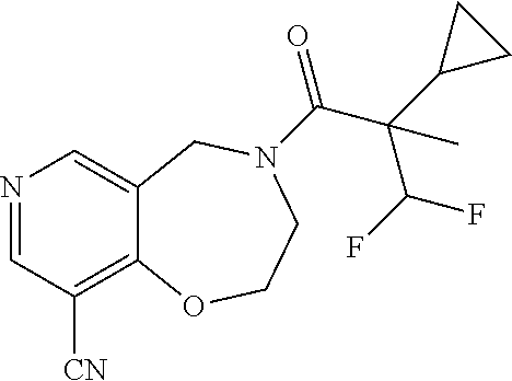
N1=CC([CN])=C2C(=C1)CN(C(=O)C(C1CC1)(C(F)F)C)CCO2
